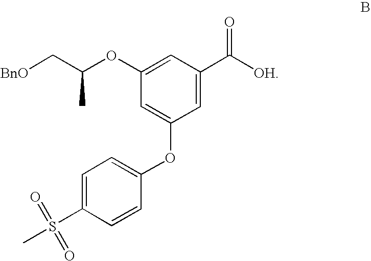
C1=C(C([OH])=O)C=C(OC(C[BnO])C)C=C1OC1=CC=C(S(C)(=O)=O)C=C1
